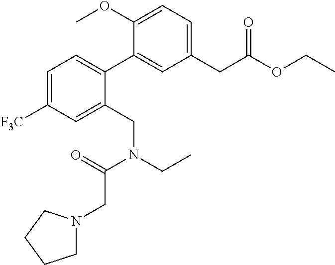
C(C(=O)N(CC)CC1=CC([F3C])=CC=C1C1=CC(CC(OCC)=O)=CC=C1OC)N1CCCC1
